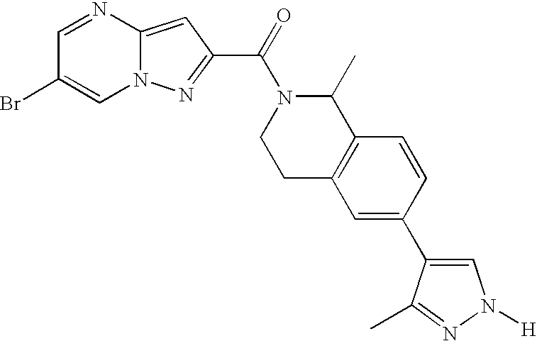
C1=NC2=CC(C(=O)N3CCC4=C(C3C)C=CC(C3=CN([H])N=C3C)=C4)=NN2C=C1Br
